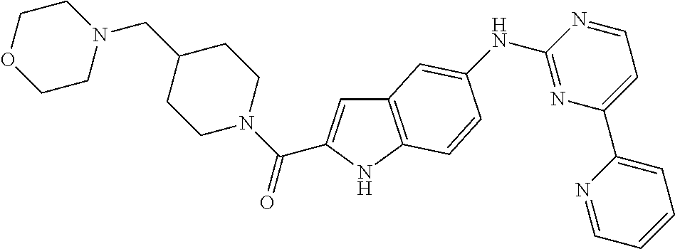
C12=C(NC(C(N3CCC(CN4CCOCC4)CC3)=O)=C1)C=CC(NC1=NC(C3=CC=CC=N3)=CC=N1)=C2
